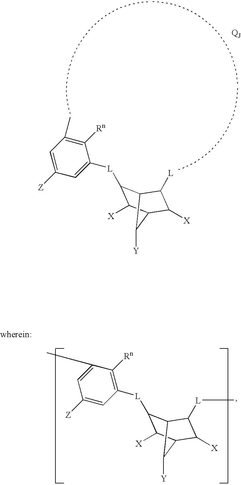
C1([L]C2C3C([L])C([X])C(C2[X])C3[Y])=CC([Z])=CC(C)=C1[Rn].C1([L]C2C3C([L]C)C([X])C(C2[X])C3[Y])=C([Rn])C(C)=CC([Z])=C1
